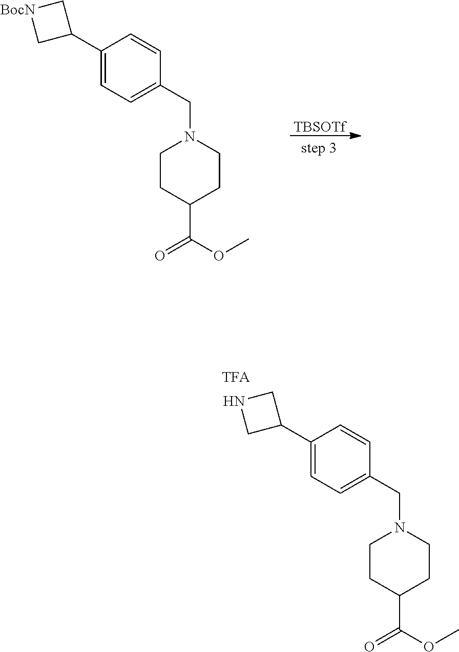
[TBSOTf].C1(C2C[BocN]C2)=CC=C(CN2CCC(C(=O)OC)CC2)C=C1.C1(C2CNC2)=CC=C(CN2CCC(C(=O)OC)CC2)C=C1
